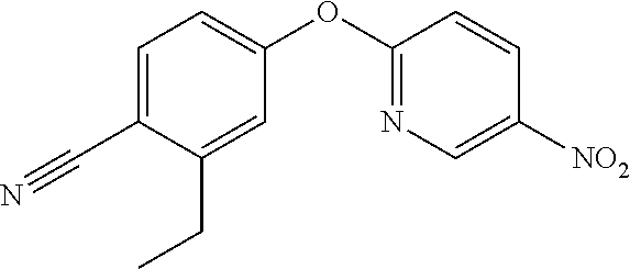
C1=C(OC2=NC=C([NO2])C=C2)C=C(CC)C(C#N)=C1
